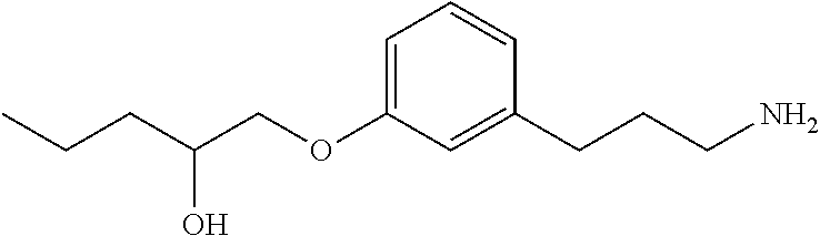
C(COC1=CC=CC(CCCN)=C1)(CCC)O
